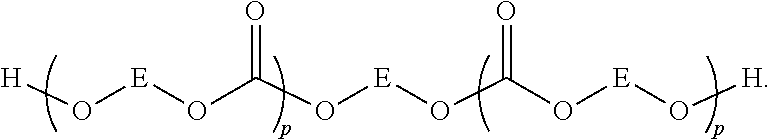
[H]O[E]OC(O[E]OC(O[E]O[H])=O)=O
